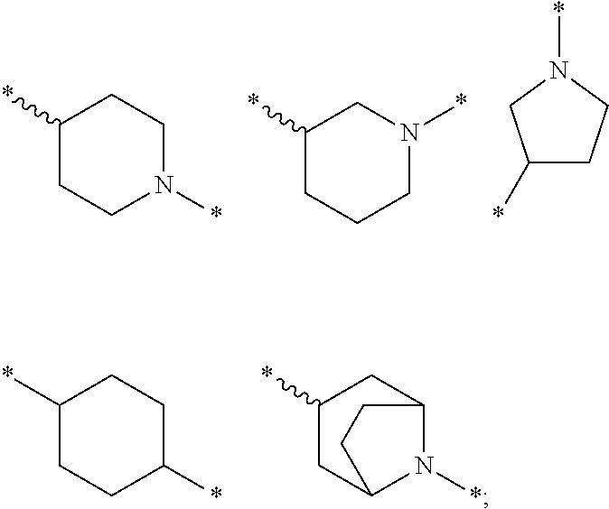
C1(*)CCN(*)CC1.C1CCN(*)CC1*.C1(*)CCN(*)C1.C1(*)CCC(*)CC1.C1(*)CC2N(*)C(C1)CC2
